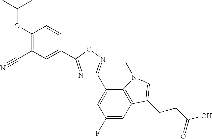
C12=C(C=C(F)C=C1C1=NOC(C3=CC(C#N)=C(OC(C)C)C=C3)=N1)C(CCC(O)=O)=CN2C
